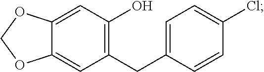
C12=CC(CC3=CC=C(Cl)C=C3)=C(O)C=C1OCO2
